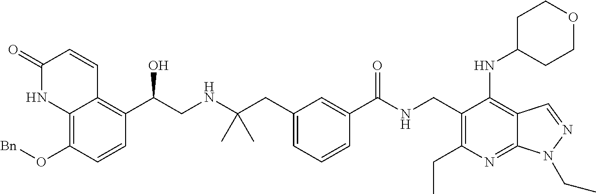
C12=C(O[Bn])C=CC(C(CNC(CC3=CC=CC(C(NCC4=C(CC)N=C5C(=C4NC4CCOCC4)C=NN5CC)=O)=C3)(C)C)O)=C1C=CC(=O)N2
